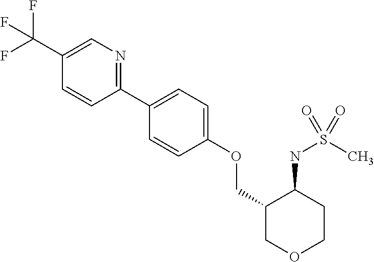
C1(C(F)(F)F)=CN=C(C2=CC=C(OCC3COCCC3NS(C)(=O)=O)C=C2)C=C1
